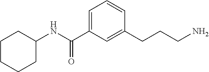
C1=C(C(NC2CCCCC2)=O)C=C(CCCN)C=C1
